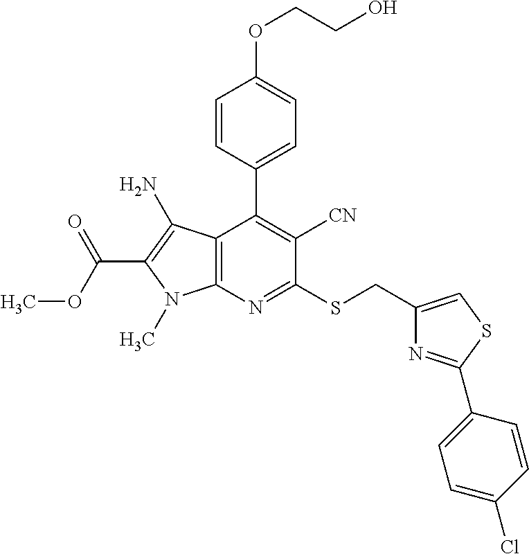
C12=C(N=C(SCC3=CSC(C4=CC=C(Cl)C=C4)=N3)C([CN])=C1C1=CC=C(OCCO)C=C1)N(C)C(C(OC)=O)=C2N
